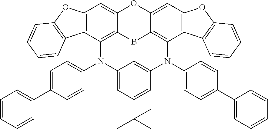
C12=C(C=C3C4=C1N(C1=CC=C(C5=CC=CC=C5)C=C1)C1=CC(C(C)(C)C)=CC5=C1B4C1=C(N5C4=CC=C(C5=CC=CC=C5)C=C4)C4=C(C=C1O3)OC1=C4C=CC=C1)OC1=C2C=CC=C1
